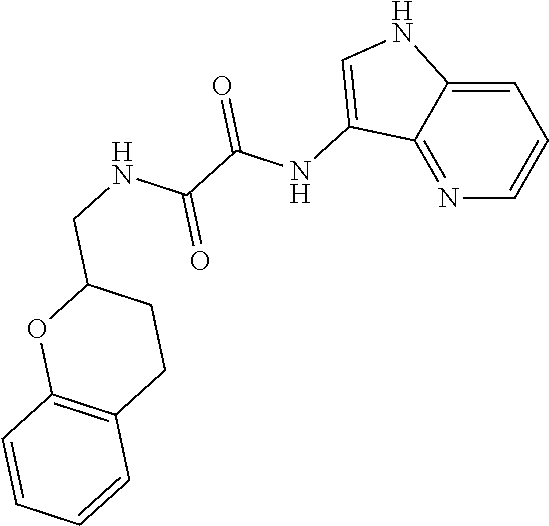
N1=C2C(=CC=C1)NC=C2NC(C(NCC1OC2=C(CC1)C=CC=C2)=O)=O
